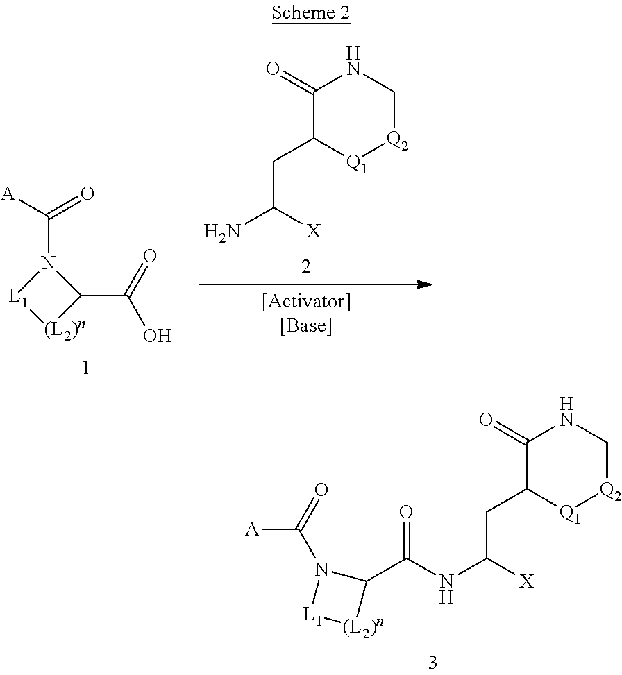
C1(=O)C(CC(NC(C2N(C(=O)[A])[L1][(L2)n]2)=O)[X])[Q1][Q2]CN1.C1(C(=O)O)N(C([A])=O)[L1][(L2)n]1.C1(=O)C(CC(N)[X])[Q1][Q2]CN1
